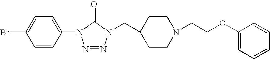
C1=CC(N2N=NN(CC3CCN(CCOC4=CC=CC=C4)CC3)C2=O)=CC=C1Br
